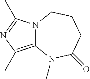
N12C(=C(C)N=C1C)N(C)C(=O)CCC2
